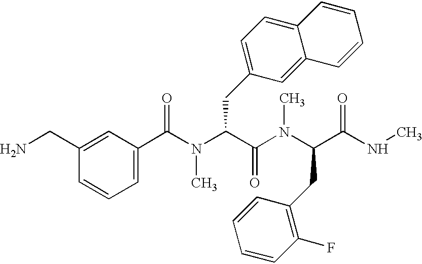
C(C1=CC(C(=O)N(C(C(N(C)C(C(=O)NC)CC2=C(F)C=CC=C2)=O)CC2=CC=C3C(=C2)C=CC=C3)C)=CC=C1)N
